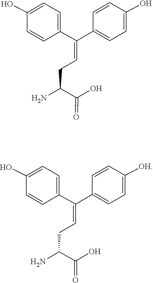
C1=CC(O)=CC=C1C(C1=CC=C(O)C=C1)=CCC(C(=O)O)N.C1=CC([OH])=CC=C1C(C1=CC=C(O)C=C1)=CCC(C(=O)O)N
